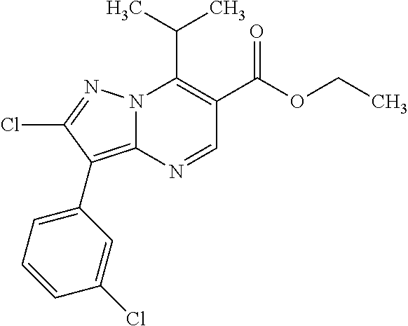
N12C(=C(C3=CC=CC(Cl)=C3)C(Cl)=N1)N=CC(C(=O)OCC)=C2C(C)C
